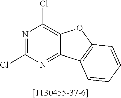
N1=C(Cl)N=C2C(=C1Cl)OC1=C2C=CC=C1
